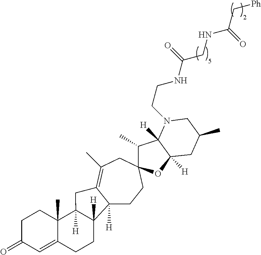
C12([H])CCC3(CC(C)=C1CC1([H])C4(C)C(=CC(=O)CC4)CCC21[H])C(C)C1([H])C([H])(O3)CC(C)CN1CCNC(CNC(C[Ph])=O)=O
